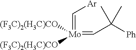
C(=[Mo](=CC([Ph])(C)C)([(F3C)2(H3C)CO])[(F3C)2(H3C)CO])[Ar]
